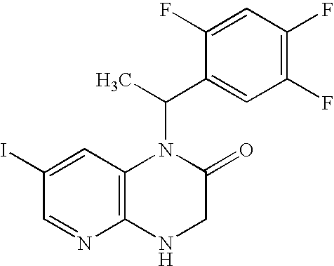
C1=C(I)C=NC2=C1N(C(C)C1=CC(F)=C(F)C=C1F)C(=O)CN2
